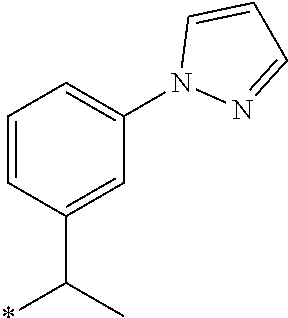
C1=CC(C(*)C)=CC(N2N=CC=C2)=C1
